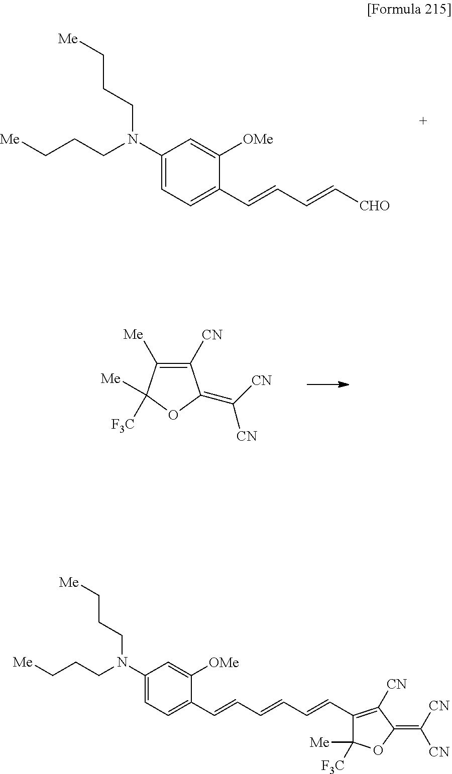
C1(N(CCC[Me])CCC[Me])=CC=C(C=CC=C[CHO])C([OMe])=C1.[F3C]C1([Me])C([Me])=C([CN])C(=C([CN])[CN])O1.C1(N(CCC[Me])CCC[Me])=CC=C(C=CC=CC=CC2=C([CN])C(=C([CN])[CN])OC2([Me])[F3C])C([OMe])=C1
